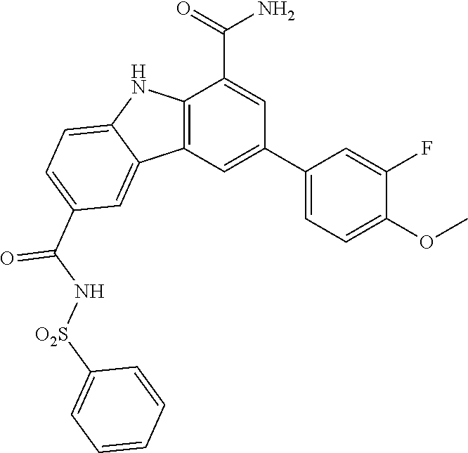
C1(C2=CC3=C(C(C(=O)N)=C2)NC2=CC=C(C(N[O2S]C4=CC=CC=C4)=O)C=C32)=CC=C(OC)C(F)=C1
